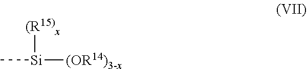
C[Si]([(OR14)3-x])[(R15)x]
